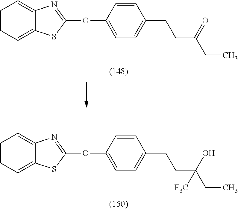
C1=CC=C2C(=C1)N=C(OC1=CC=C(CCC(CC)(O)[F3C])C=C1)S2.C1=CC=C2C(=C1)N=C(OC1=CC=C(CCC(CC)=O)C=C1)S2
